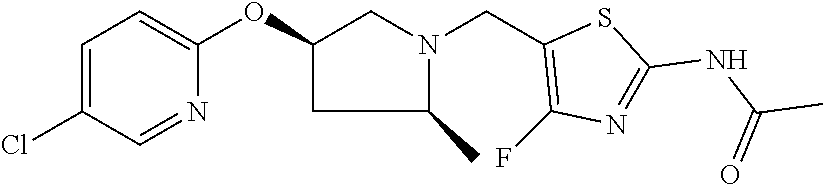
C1=C(Cl)C=NC(OC2CC(C)N(CC3=C(F)N=C(NC(C)=O)S3)C2)=C1
